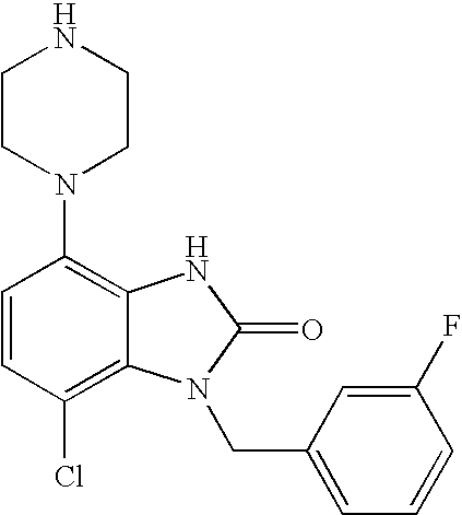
C1=CC(Cl)=C2C(=C1N1CCNCC1)NC(=O)N2CC1=CC=CC(F)=C1
